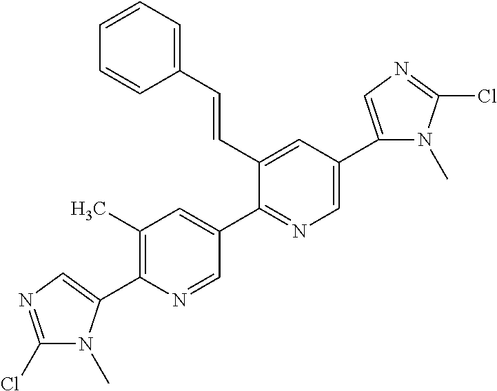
C1(C2=CN=C(Cl)N2C)=C(C)C=C(C2=NC=C(C3=CN=C(Cl)N3C)C=C2C=CC2=CC=CC=C2)C=N1
